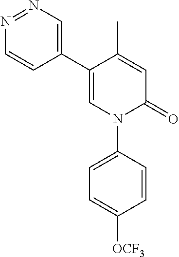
C1=C(C)C(C2=CN=NC=C2)=CN(C2=CC=C([OCF3])C=C2)C1=O
